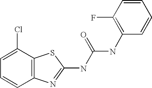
C1=C(Cl)C2=C(C=C1)N=C(NC(NC1=C(F)C=CC=C1)=O)S2
